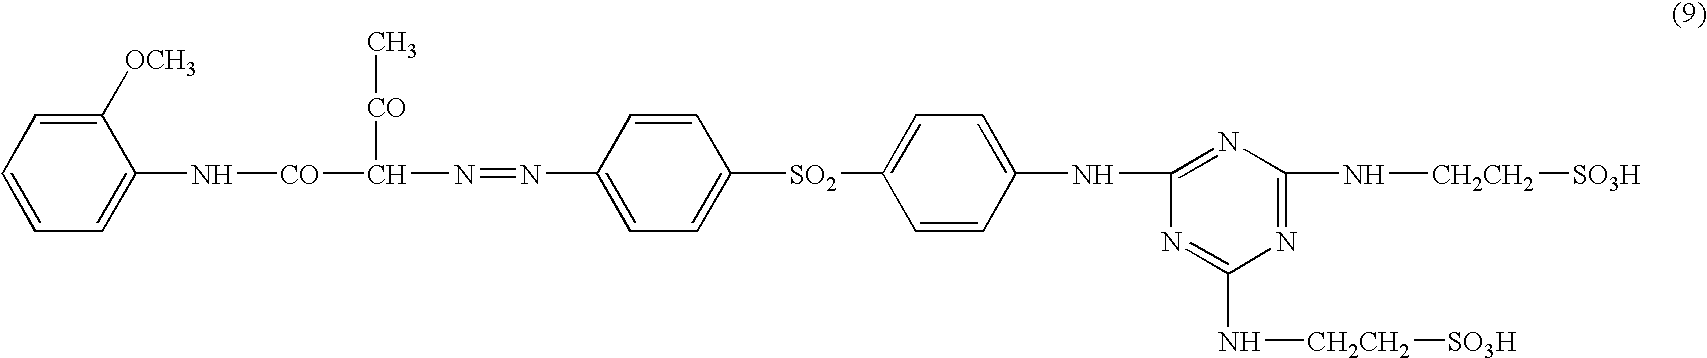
C1=CC(N=NC([CO]C)[CO]NC2=CC=CC=C2[OCH3])=CC=C1[SO2]C1=CC=C(NC2=NC(N[CH2CH2][SO3H])=NC(N[CH2CH2][SO3H])=N2)C=C1
